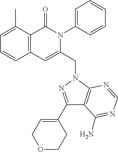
C1=C(C)C2=C(C=C1)C=C(CN1C3=C(C(C4=CCOCC4)=N1)C(N)=NC=N3)N(C1=CC=CC=C1)C2=O
